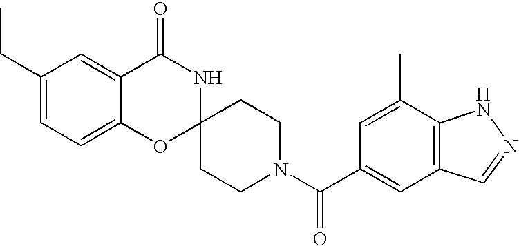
C1(CC)=CC=C2C(=C1)C(=O)NC1(O2)CCN(C(=O)C2=CC3=C(C(C)=C2)NN=C3)CC1
